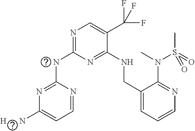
N(C1=NC=C(C(F)(F)F)C(NCC2=CC=CN=C2N(S(=O)(C)=O)C)=N1)C1=NC([H      N])=CC=N1
